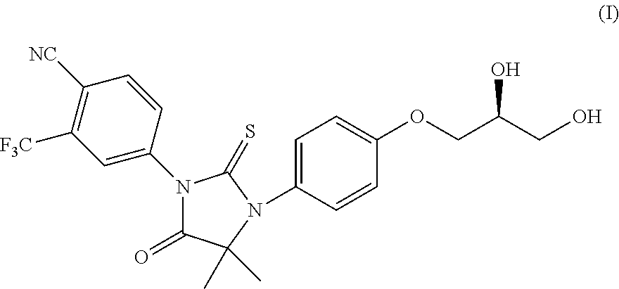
N1(C2=CC([F3C])=C([NC])C=C2)C(=O)C(C)(C)N(C2=CC=C(OCC(CO)O)C=C2)C1=S
